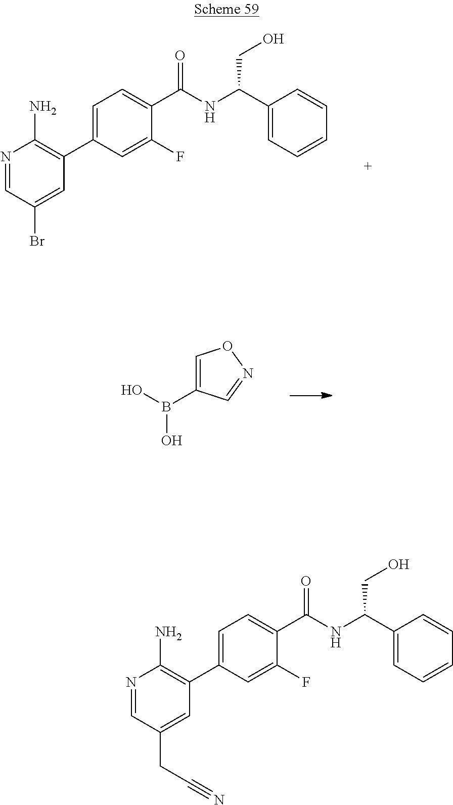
C1=C(CC#N)C=NC(N)=C1C1=CC=C(C(NC(C2=CC=CC=C2)CO)=O)C(F)=C1.C1=C(Br)C=NC(N)=C1C1=CC=C(C(NC(C2=CC=CC=C2)CO)=O)C(F)=C1.C1=C(B(O)O)C=NO1
